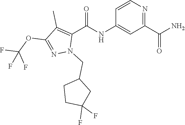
C1=CN=C(C(N)=O)C=C1NC(C1=C(C)C(OC(F)(F)F)=NN1CC1CCC(F)(F)C1)=O
